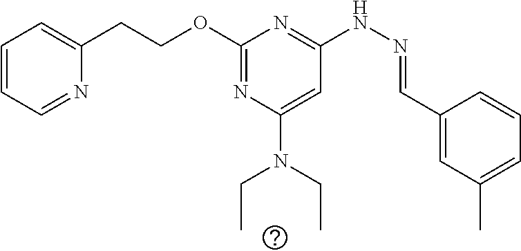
C1(CCOC2=NC(N(CC)CC)=CC(NN=CC3=CC(C)=CC=C3)=N2)=CC=CC=N1
